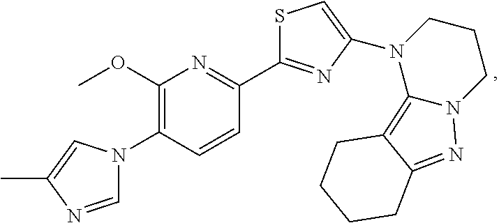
S1C(C2=NC(OC)=C(N3C=NC(C)=C3)C=C2)=NC(N2C3=C4C(=NN3CCC2)CCCC4)=C1
